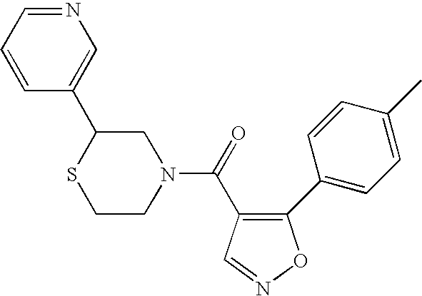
N1(C(=O)C2=C(C3=CC=C(C)C=C3)ON=C2)CC(C2=CN=CC=C2)SCC1
